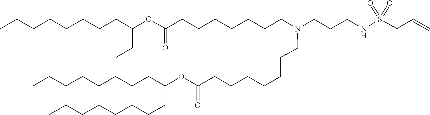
C(CCCC(CCCCCCCC)OC(=O)CCCCCCCN(CCCNS(=O)(=O)CC=C)CCCCCCCC(OC(CC)CCCCCCCC)=O)CCCC
